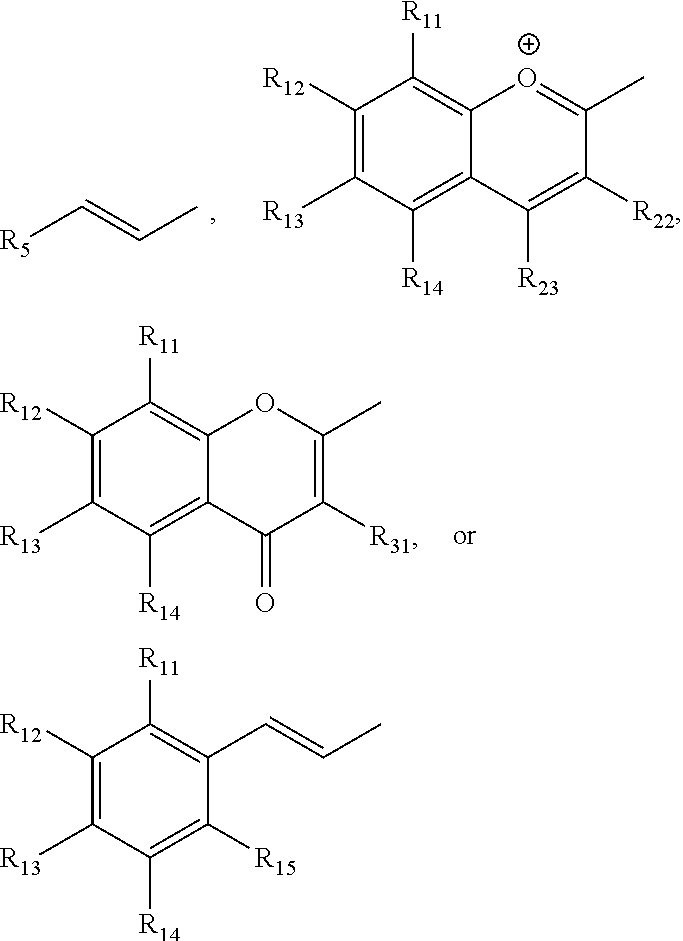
C1([R12])=C([R13])C([R14])=C([R15])C(C=CC)=C1[R11].[R5]C=CC.C1([R12])=C([R13])C([R14])=C2C(=C1[R11])[O+]=C(C)C([R22])=C2[R23].C1([R12])=C([R13])C([R14])=C2C(=C1[R11])OC(C)=C([R31])C2=O
